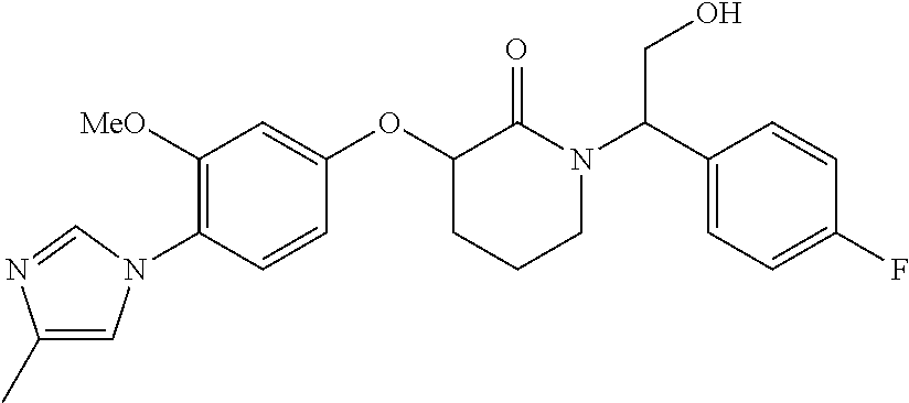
C1([MeO])=C(N2C=C(C)N=C2)C=CC(OC2CCCN(C(C3=CC=C(F)C=C3)CO)C2=O)=C1
